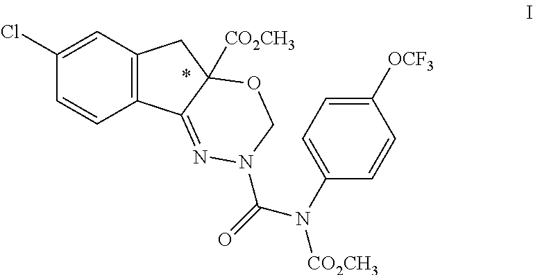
C1(Cl)=CC2=C(C=C1)C1=NN(C(N([CO2CH3])C3=CC=C([OCF3])C=C3)=O)COC1([CO2CH3])C2
